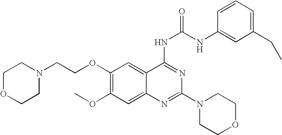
C1(OCCN2CCOCC2)=C(OC)C=C2C(=C1)C(NC(=O)NC1=CC(CC)=CC=C1)=NC(N1CCOCC1)=N2
